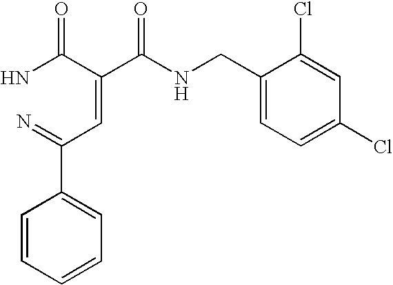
C1=CC=CC=C1C(=N)C=C(C(NCC1=CC=C(Cl)C=C1Cl)=O)C(N)=O
